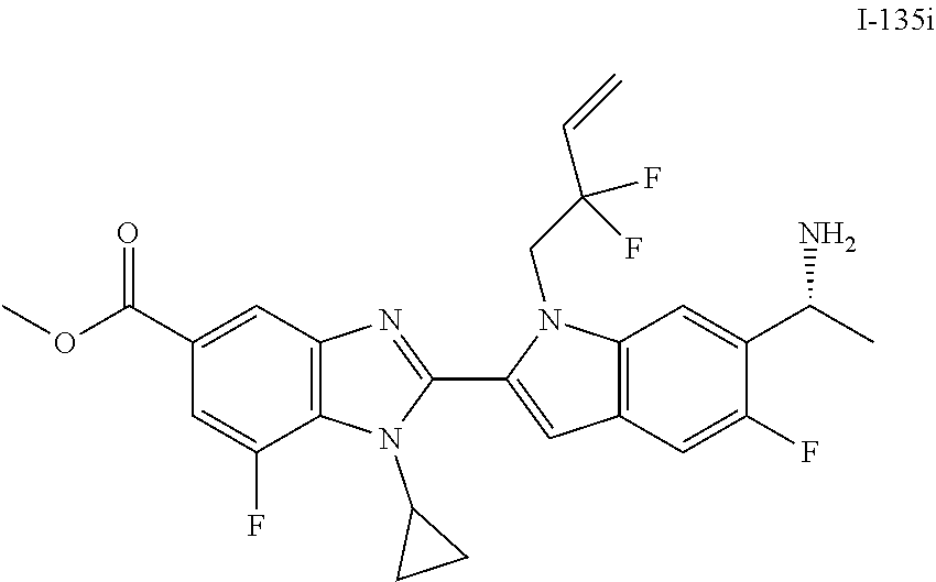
C12=C(C=C(C(OC)=O)C=C1F)N=C(C1=CC3=C(N1CC(C=C)(F)F)C=C(C(C)N)C(F)=C3)N2C1CC1
